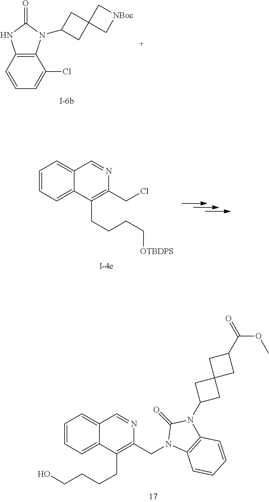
C12=C(C=CC=C1Cl)NC(=O)N2C1CC2(C1)C[NBoc]C2.C1=CC=C2C(=C1)C=NC(CCl)=C2CCCC[OTBDPS].C1=CC=C2C(=C1)C=NC(CN1C3=C(N(C4CC5(C4)CC(C(=O)OC)C5)C1=O)C=CC=C3)=C2CCCCO
